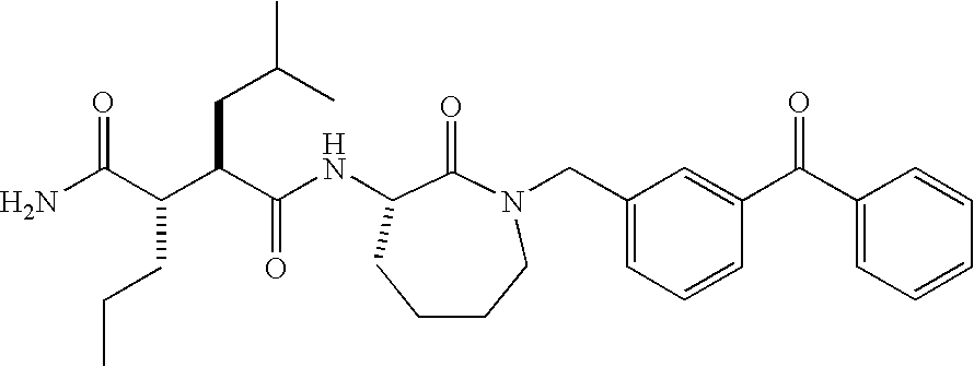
NC(C(C(CC(C)C)C(NC1C(=O)N(CC2=CC=CC(C(C3=CC=CC=C3)=O)=C2)CCCC1)=O)CCC)=O
